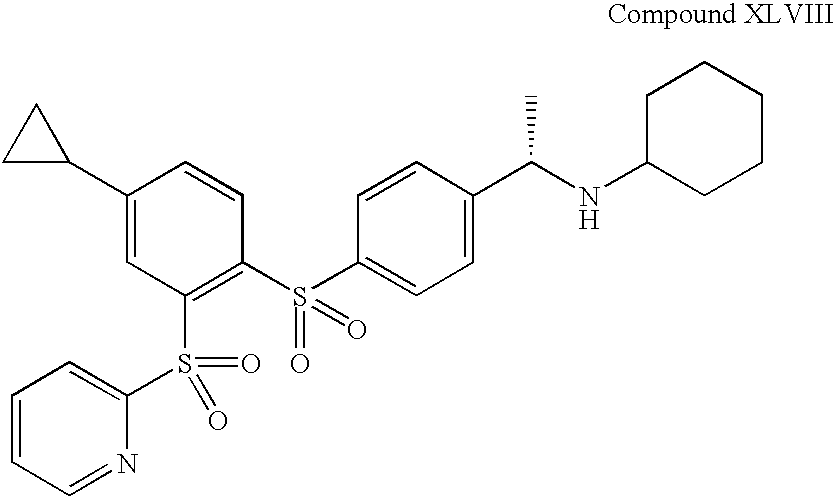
C1(C2CC2)=CC(S(C2=CC=CC=N2)(=O)=O)=C(S(C2=CC=C(C(NC3CCCCC3)C)C=C2)(=O)=O)C=C1
